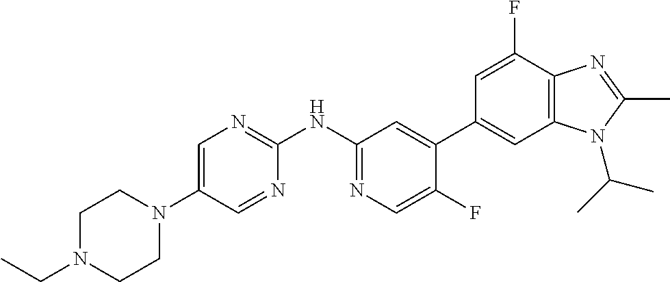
N1(CC)CCN(C2=CN=C(NC3=NC=C(F)C(C4=CC5=C(C(F)=C4)N=C(C)N5C(C)C)=C3)N=C2)CC1
